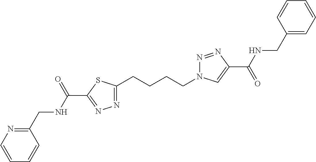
C1(CCCCN2N=NC(C(=O)NCC3=CC=CC=C3)=C2)=NN=C(C(NCC2=NC=CC=C2)=O)S1
